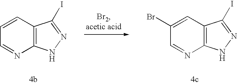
C12=C(C=CC=N1)C(I)=NN2.C12=C(C=C(Br)C=N1)C(I)=NN2
